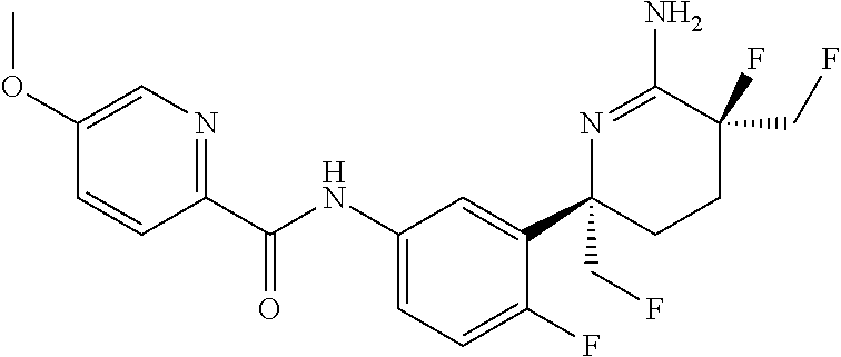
C1=C(OC)C=CC(C(NC2=CC=C(F)C(C3(CF)CCC(F)(CF)C(N)=N3)=C2)=O)=N1
